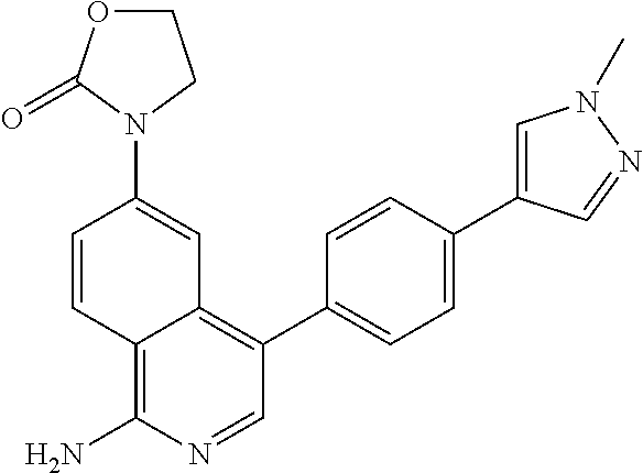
C1=CC2=C(N)N=CC(C3=CC=C(C4=CN(C)N=C4)C=C3)=C2C=C1N1C(=O)OCC1
